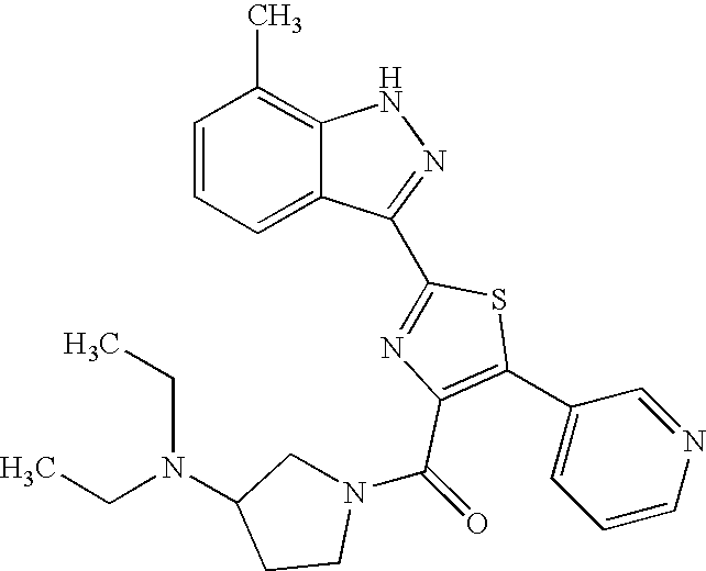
C1=CC=C2C(=C1C)NN=C2C1=NC(C(N2CC(N(CC)CC)CC2)=O)=C(C2=CC=CN=C2)S1
